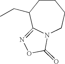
N12CCCCC(CC)C1=NOC2=O
